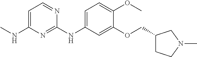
C1=C(NC)N=C(NC2=CC=C(OC)C(OCC3CCN(C)C3)=C2)N=C1
